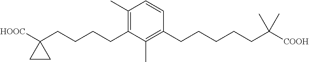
C1(C)=C(CCCCC2([HOOC])CC2)C(C)=C(CCCCCC([COOH])(C)C)C=C1
